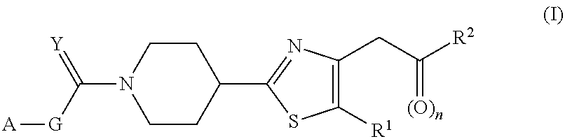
C1(C2=NC(CC([R2])=[(O)n])=C([R1])S2)CCN(C(=[Y])[G][A])CC1
